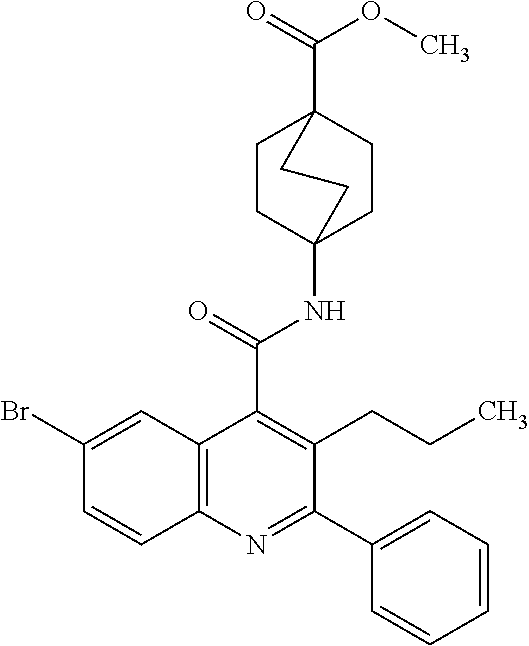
C1CC2(NC(C3=C(CCC)C(C4=CC=CC=C4)=NC4=C3C=C(Br)C=C4)=O)CCC1(C(=O)OC)CC2
